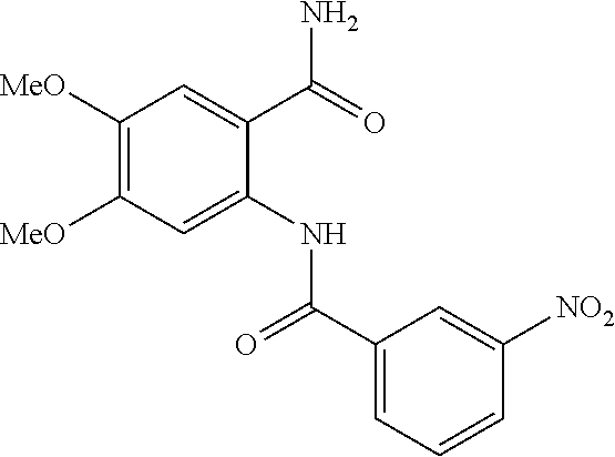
C1([MeO])=C([MeO])C=C(NC(C2=CC=CC([NO2])=C2)=O)C(C(=O)N)=C1
